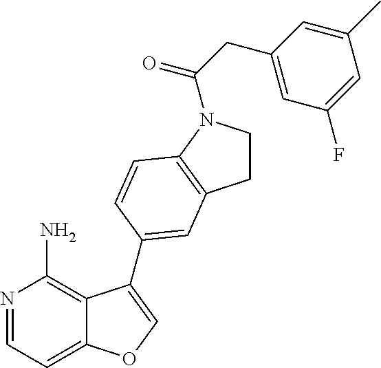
N1=CC=C2C(=C1N)C(C1=CC3=C(N(C(CC4=CC(F)=CC(C)=C4)=O)CC3)C=C1)=CO2
